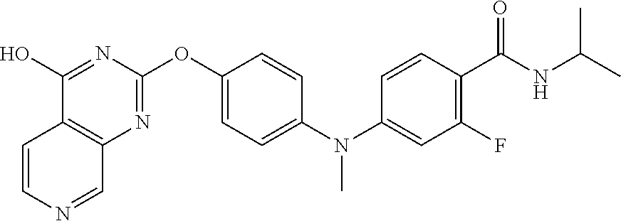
C12=C(N=C(OC3=CC=C(N(C4=CC(F)=C(C(NC(C)C)=O)C=C4)C)C=C3)N=C1O)C=NC=C2
